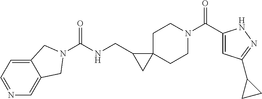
O=C(C1=CC(C2CC2)=NN1)N1CCC2(CC1)C(CNC(=O)N1CC3=CN=CC=C3C1)C2
